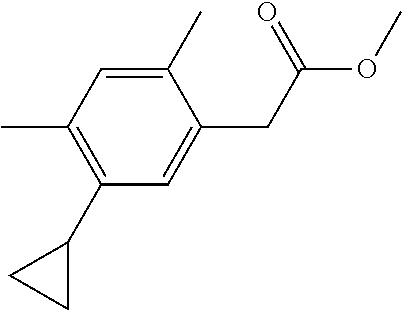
C1(C2CC2)=C(C)C=C(C)C(CC(OC)=O)=C1
